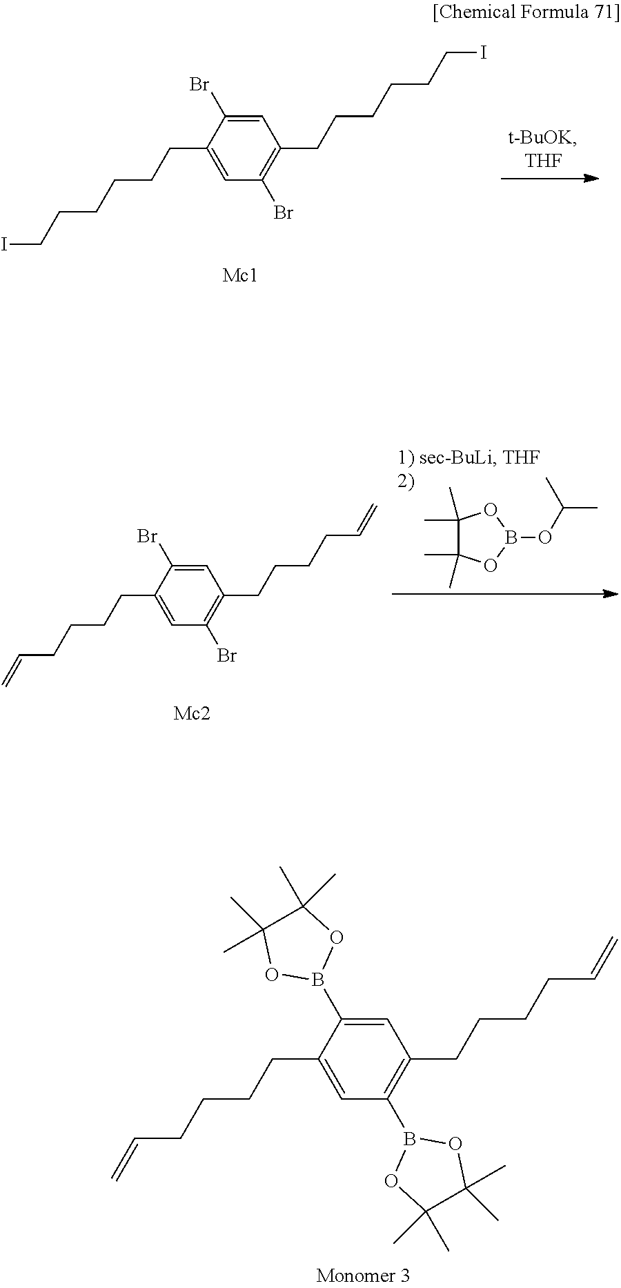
C1=C(Br)C(CCCCCCI)=CC(Br)=C1CCCCCCI.C1=C(B2OC(C)(C)C(C)(C)O2)C(CCCCC=C)=CC(B2OC(C)(C)C(C)(C)O2)=C1CCCCC=C.C1(C)(C)C(C)(C)OB(OC(C)C)O1.C1=C(Br)C(CCCCC=C)=CC(Br)=C1CCCCC=C
